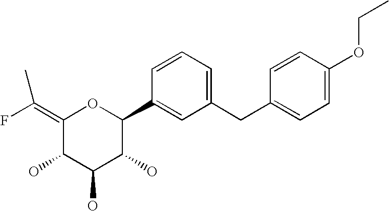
C1(=C(F)C)C(O)C(O)C(O)C(C2=CC(CC3=CC=C(OCC)C=C3)=CC=C2)O1
